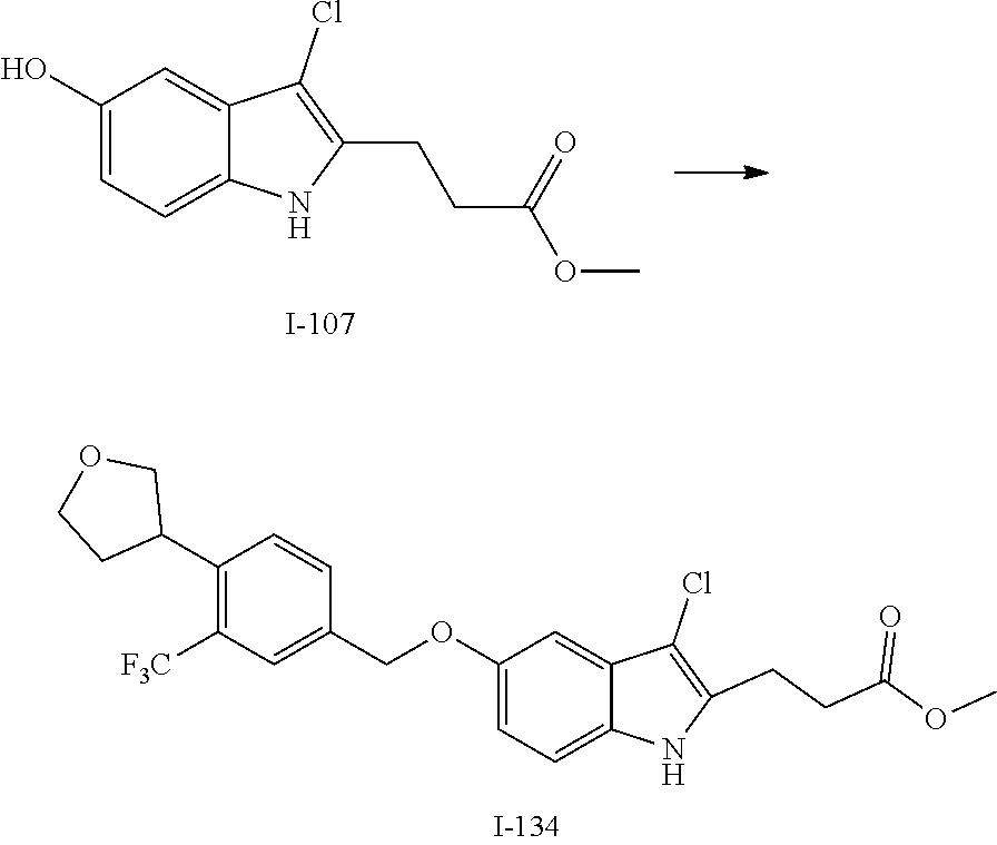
OC1=CC=C2C(=C1)C(Cl)=C(CCC(OC)=O)N2.C1=C(COC2=CC=C3C(=C2)C(Cl)=C(CCC(OC)=O)N3)C=CC(C2CCOC2)=C1[F3C]
